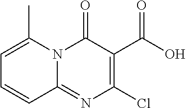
ClC1=C(C(O)=O)C(=O)N2C(=N1)C=CC=C2C
